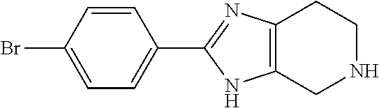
C1=CC(C2=NC3=C(N2)CNCC3)=CC=C1Br
